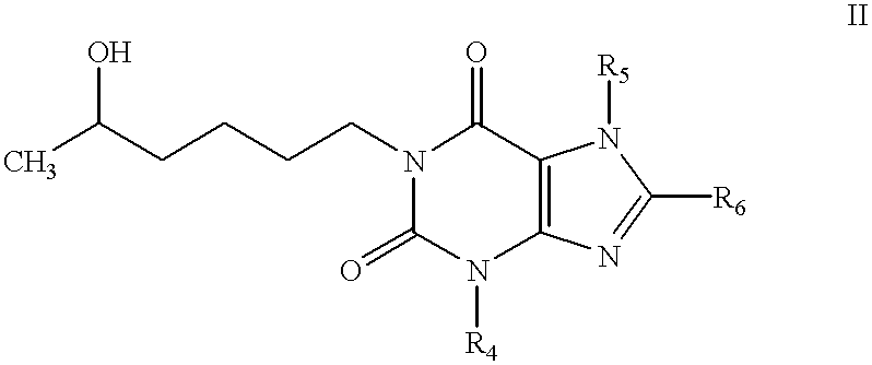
CC(CCCCN1C(=O)N([R4])C2=C(C1=O)N([R5])C([R6])=N2)O
